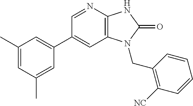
C1(C2=CC(C)=CC(C)=C2)=CC2=C(N=C1)NC(=O)N2CC1=C([NC])C=CC=C1
